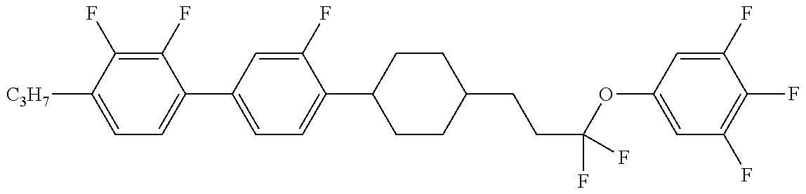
C1=C([C3H7])C(F)=C(F)C(C2=CC=C(C3CCC(CCC(OC4=CC(F)=C(F)C(F)=C4)(F)F)CC3)C(F)=C2)=C1
